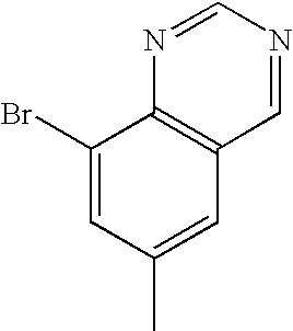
C1(Br)=CC(C)=CC2=C1N=CN=C2
